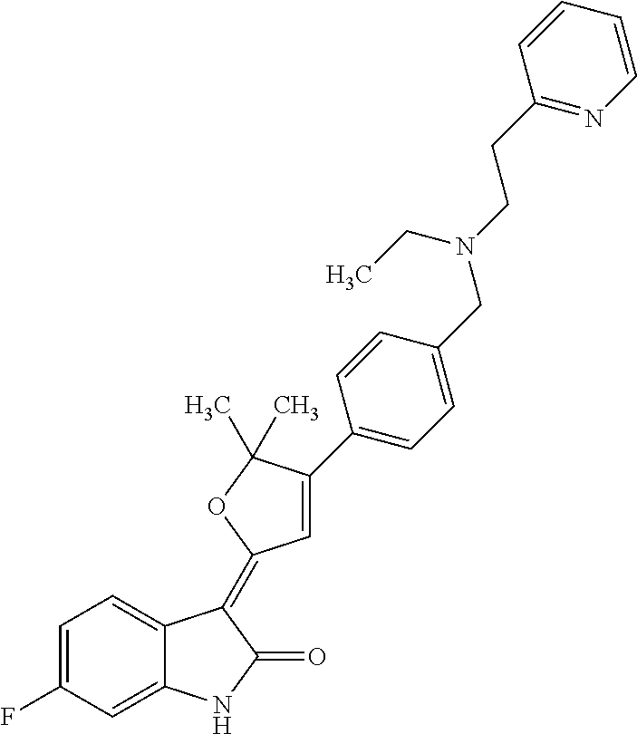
C1=C2C(=CC(F)=C1)NC(=O)C2=C1C=C(C2=CC=C(CN(CCC3=NC=CC=C3)CC)C=C2)C(C)(C)O1
